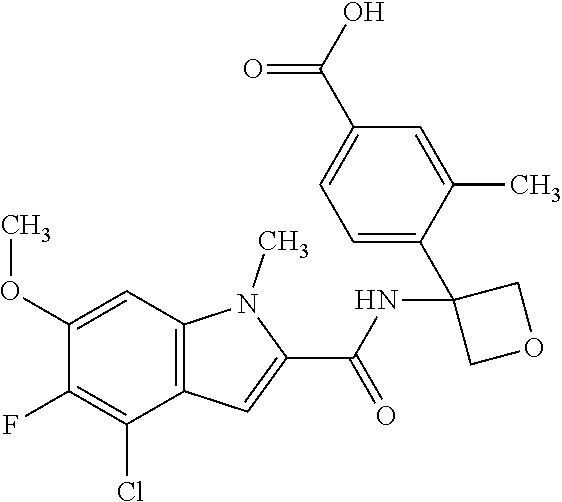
C1=C(C2(NC(C3=CC4=C(N3C)C=C(OC)C(F)=C4Cl)=O)COC2)C(C)=CC(C(O)=O)=C1
